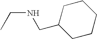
C(NCC1CCCCC1)C
